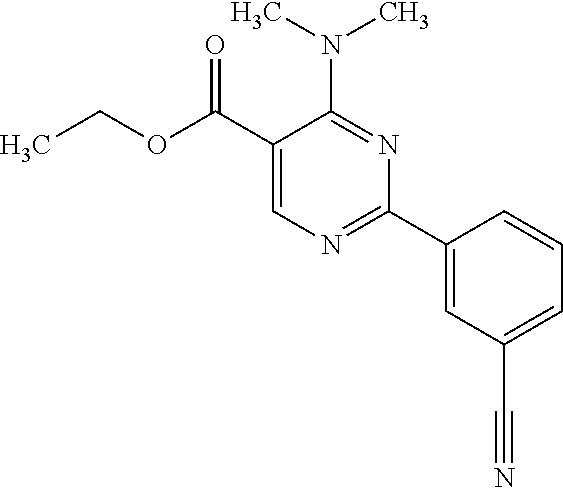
N(C1=NC(C2=CC(C#N)=CC=C2)=NC=C1C(OCC)=O)(C)C
